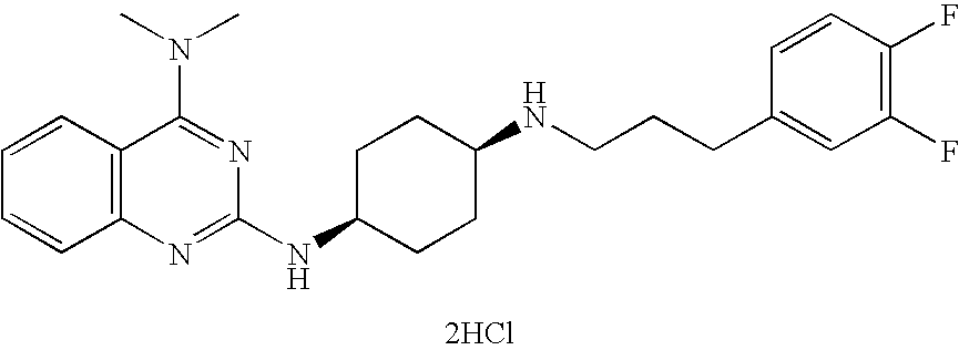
C1=CC2=C(C=C1)N=C(NC1CCC(NCCCC3=CC(F)=C(F)C=C3)CC1)N=C2N(C)C.[2HCl]
